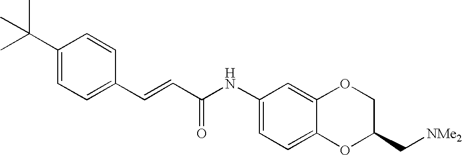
C(=CC(=O)NC1=CC=C2C(=C1)OCC(C[NMe2])O2)C1=CC=C(C(C)(C)C)C=C1
